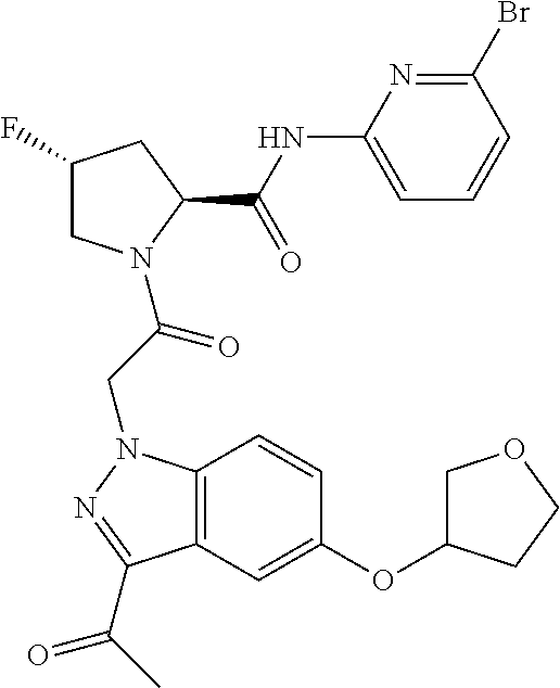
C1(F)CN(C(CN2C3=C(C=C(OC4COCC4)C=C3)C(C(C)=O)=N2)=O)C(C(NC2=CC=CC(Br)=N2)=O)C1
